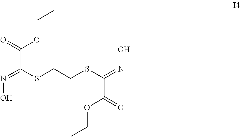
C(OC(=O)C(=NO)SCCSC(=NO)C(OCC)=O)C
